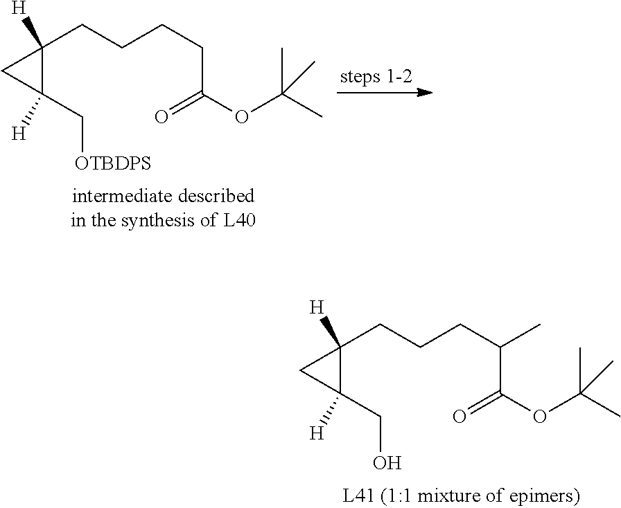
C1(CCCC(C(OC(C)(C)C)=O)C)([H])CC1(CO)[H].C1(CCCCC(OC(C)(C)C)=O)([H])CC1(C[OTBDPS])[H]
